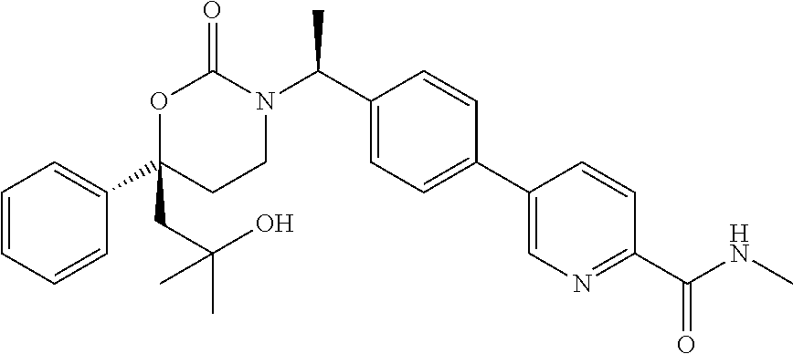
C1=CC=CC(C2(CC(C)(C)O)CCN(C(C3=CC=C(C4=CN=C(C(NC)=O)C=C4)C=C3)C)C(=O)O2)=C1
